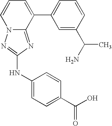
C1=CC=C(C2=CC=CC(C(N)C)=C2)C2=NC(NC3=CC=C(C(O)=O)C=C3)=NN12
